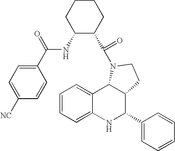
C1=CC=C2C(=C1)C1C(C(C3=CC=CC=C3)N2)CCN1C(=O)C1C(NC(C2=CC=C([NC])C=C2)=O)CCCC1
